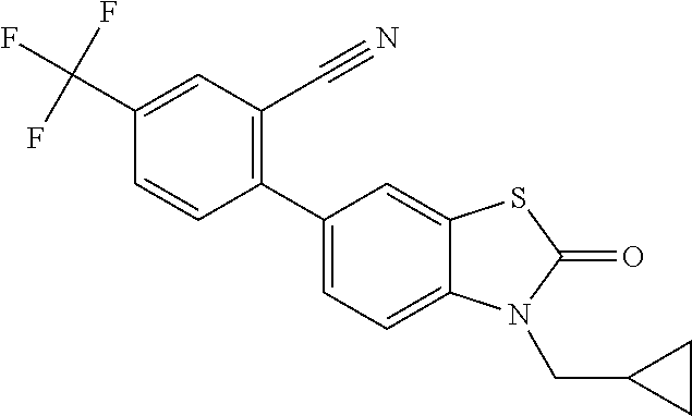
C1(C2=CC=C3C(=C2)SC(=O)N3CC2CC2)=C(C#N)C=C(C(F)(F)F)C=C1
